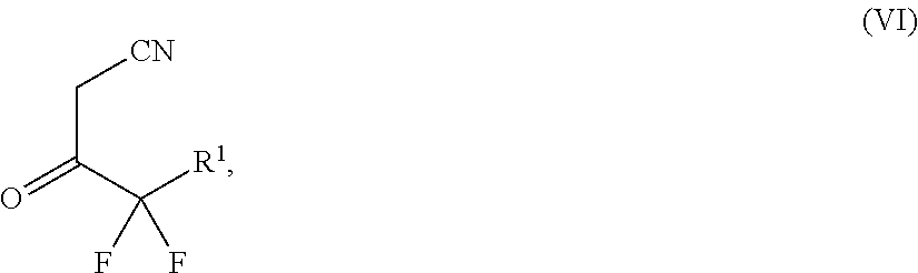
C(C(C([R1])(F)F)=O)[CN]
